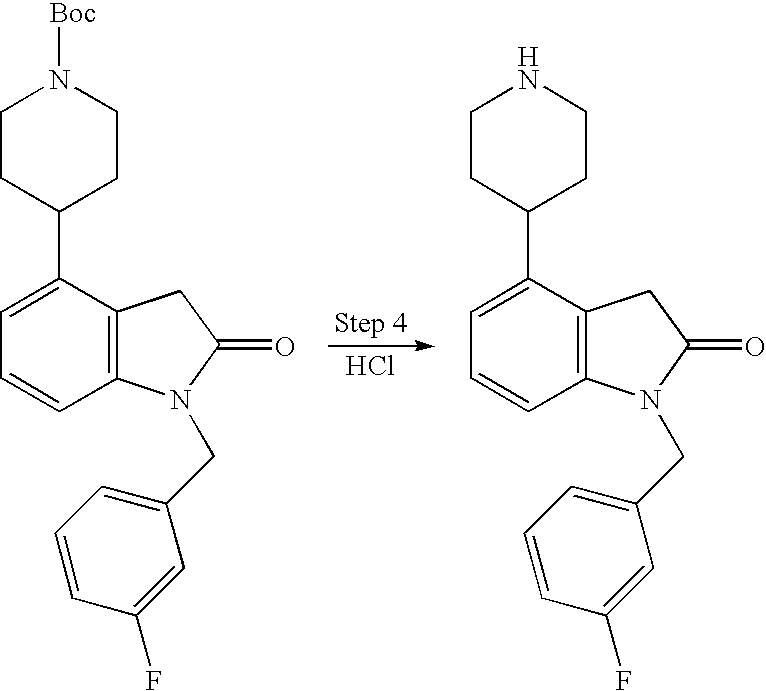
Cl.C1=C(C2CCN([Boc])CC2)C2=C(C=C1)N(CC1=CC=CC(F)=C1)C(=O)C2.C1=C(C2CCNCC2)C2=C(C=C1)N(CC1=CC=CC(F)=C1)C(=O)C2
